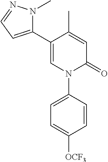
C1=C(C)C(C2=CC=NN2C)=CN(C2=CC=C([OCF3])C=C2)C1=O
